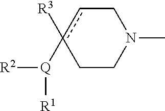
c1([R3])([Q]([R2])[R1])cCN(C)CC1
